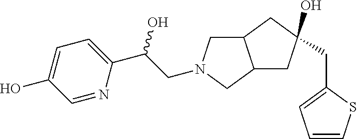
C1=C(O)C=NC(C(O)CN2CC3C(C2)CC(O)(CC2=CC=CS2)C3)=C1
